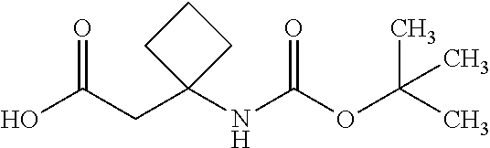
OC(CC1(NC(OC(C)(C)C)=O)CCC1)=O
